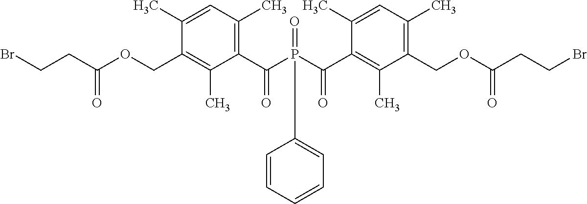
C1(COC(CCBr)=O)=C(C)C(C(P(C(C2=C(C)C(COC(CCBr)=O)=C(C)C=C2C)=O)(=O)C2=CC=CC=C2)=O)=C(C)C=C1C
